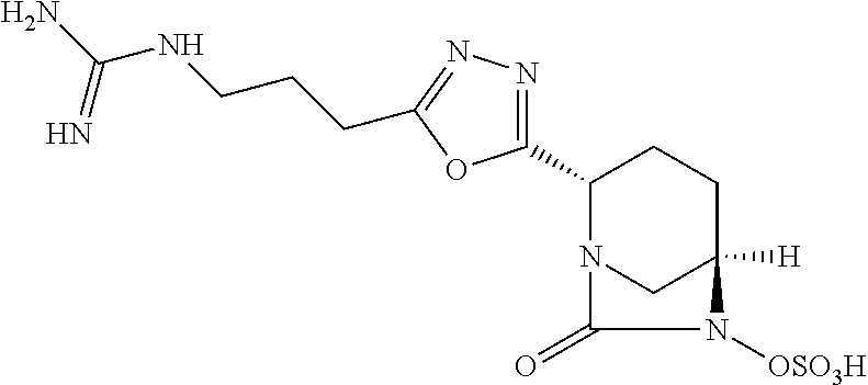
C1(C2=NN=C(CCCNC(N)=N)O2)N2CC([H])(CC1)N([OSO3H])C2=O
